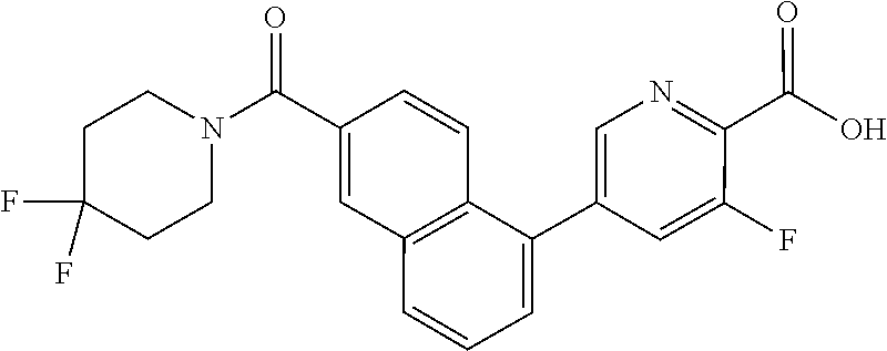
C1(C2=CC=CC3=C2C=CC(C(N2CCC(F)(F)CC2)=O)=C3)=CN=C(C(O)=O)C(F)=C1
